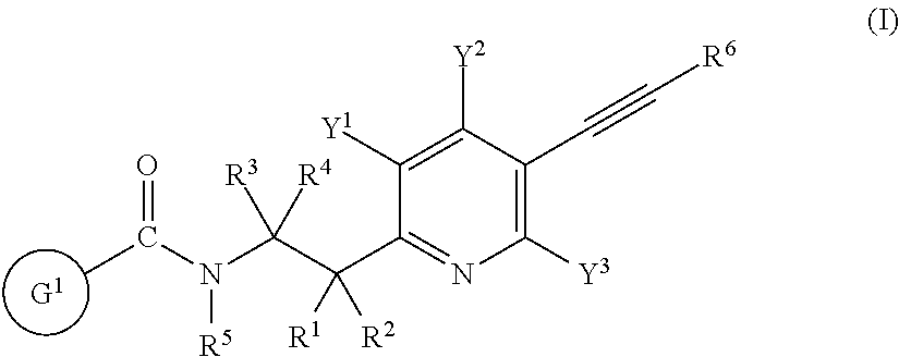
CC(N(C(C(C1=NC([Y3])=C(C#C[R6])C([Y2])=C1[Y1])([R2])[R1])([R4])[R3])[R5])=O
